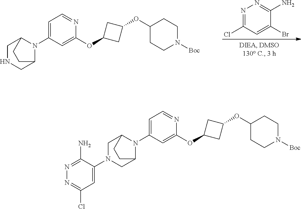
C12CNCC(CC1)N2C1=CC=NC(OC2CC(OC3CCN([Boc])CC3)C2)=C1.N1=C(Cl)C=C(Br)C(N)=N1.C12CN(C3=CC(Cl)=NN=C3N)CC(CC1)N2C1=CC=NC(OC2CC(OC3CCN([Boc])CC3)C2)=C1
